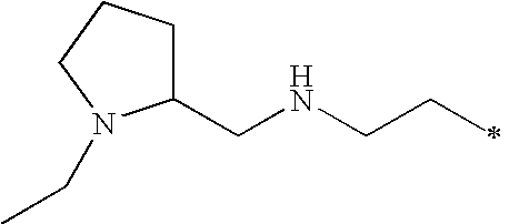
C1(CNCCC)CCCN1CC
